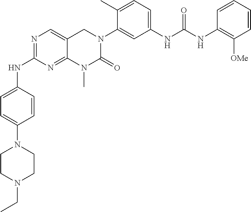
N1=C(NC2=CC=C(N3CCN(CC)CC3)C=C2)N=C2C(=C1)CN(C1=CC(NC(NC3=C([OMe])C=CC=C3)=O)=CC=C1C)C(=O)N2C
